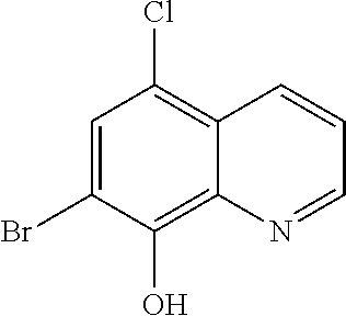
C1=C(Br)C(O)=C2C(=C1Cl)C=CC=N2
